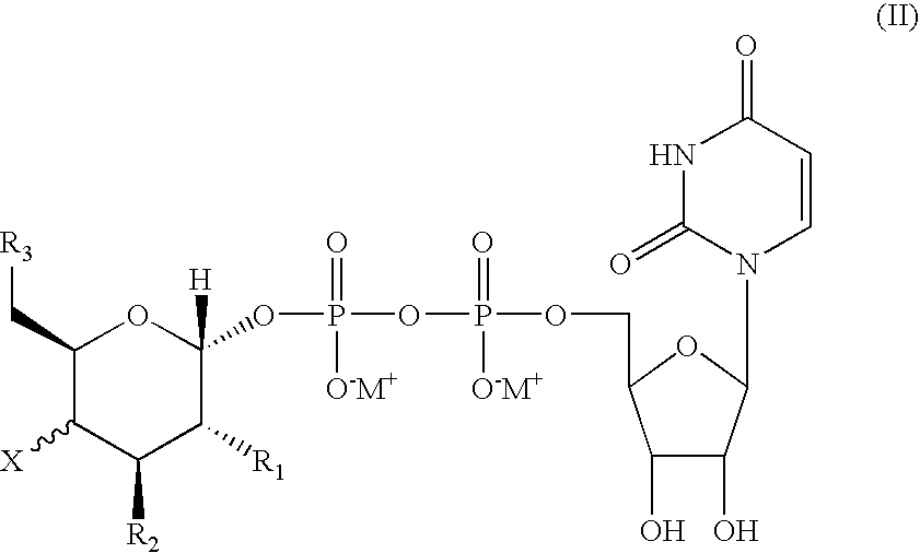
C1(C[R3])C([X])C([R2])C([R1])C(OP(=O)([O-M+])OP(=O)([O-M+])OCC2C(O)C(O)C(N3C=CC(=O)NC3=O)O2)([H])O1
